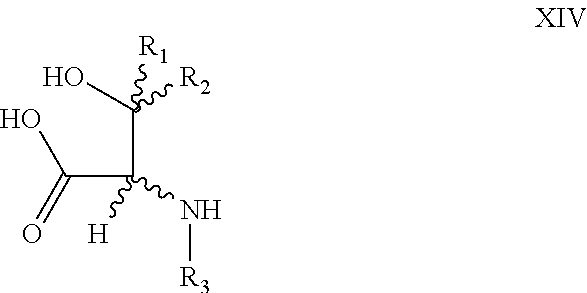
OC(=O)C(C(O)([R2])[R1])([H])N[R3]
